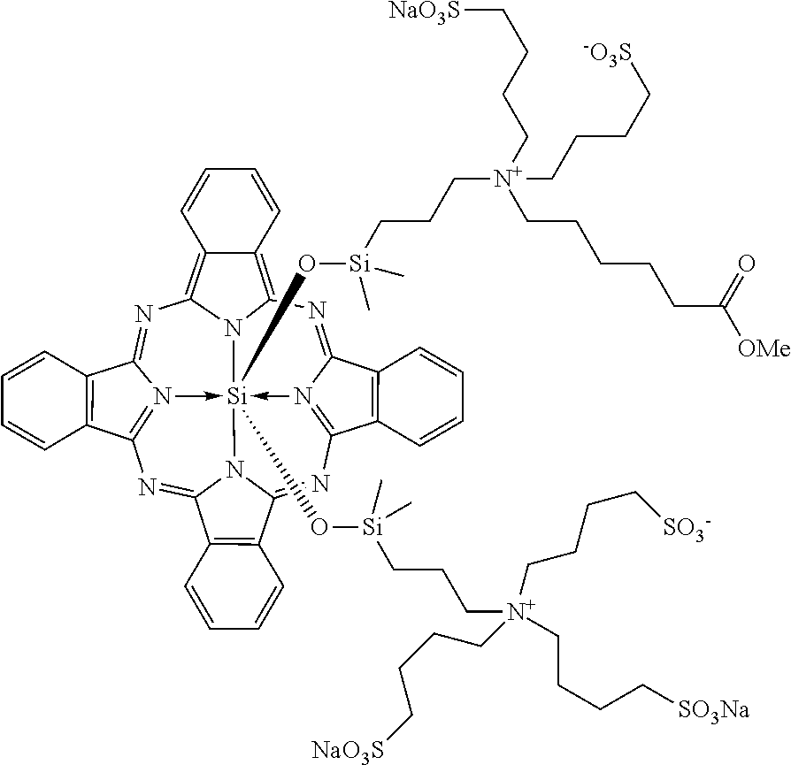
N1=C2N3->[Si]45(O[Si](CCC[N+](CCCC[SO3-])(CCCC[NaO3S])CCCC[SO3Na])(C)C)(O[Si](CCC[N+](CCCC[NaO3S])(CCCC[-O3S])CCCCCC([OMe])=O)(C)C)-N6=C(N=C7N4C(=NC=3C3=C2C=CC=C3)C2=C7C=CC=C2)C2=C(C6=NC3=C4C(=C1N35)C=CC=C4)C=CC=C2
